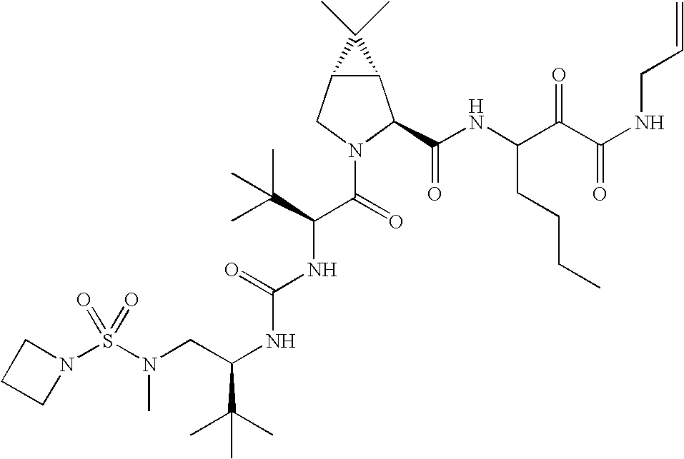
S(N(CC(NC(NC(C(N1C(C(NC(C(C(NCC=C)=O)=O)CCCC)=O)C2C(C1)C2(C)C)=O)C(C)(C)C)=O)C(C)(C)C)C)(=O)(=O)N1CCC1
